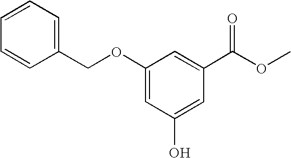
C1(COC2=CC(O)=CC(C(OC)=O)=C2)=CC=CC=C1
